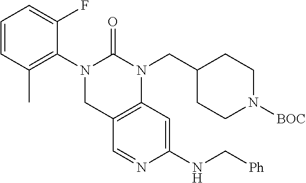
C1(NC[Ph])=CC2=C(C=N1)CN(C1=C(C)C=CC=C1F)C(=O)N2CC1CCN([BOC])CC1
